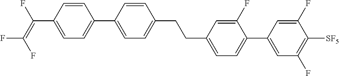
C1=CC(C(=C(F)F)F)=CC=C1C1=CC=C(CCC2=CC=C(C3=CC(F)=C([SF5])C(F)=C3)C(F)=C2)C=C1
